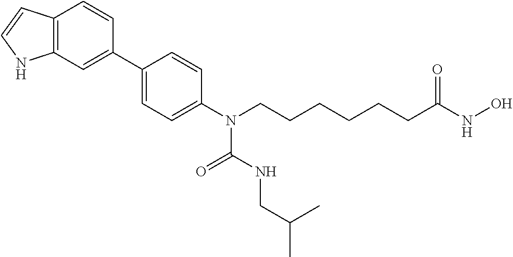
C12=C(C=C(C3=CC=C(N(CCCCCCC(NO)=O)C(NCC(C)C)=O)C=C3)C=C1)NC=C2
